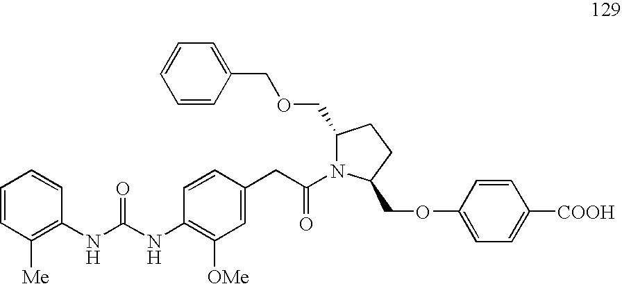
C1=CC([Me])=C(NC(NC2=C([OMe])C=C(CC(=O)N3C(COCC4=CC=CC=C4)CCC3COC3=CC=C([COOH])C=C3)C=C2)=O)C=C1
